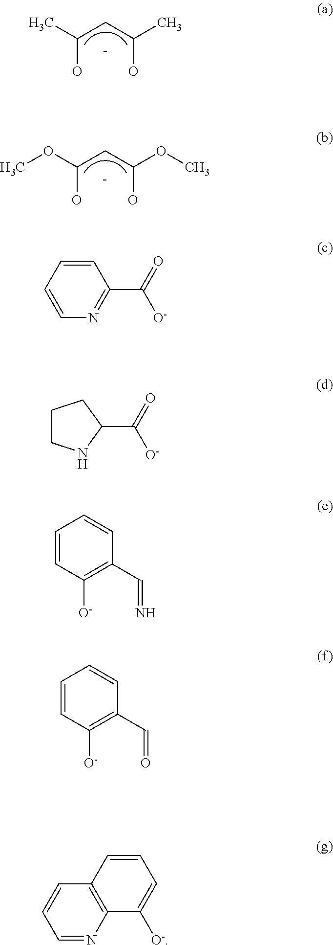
C(O)(C)CC(C)O.C(O)(OC)CC(OC)O.C1=CC=CC(C(=O)[O-])=N1.C1CNC(C(=O)[O-])C1.C1=CC([O-])=C(C=N)C=C1.C1=CC([O-])=C(C=O)C=C1.C1=NC2=C(C=C1)C=CC=C2[O-]
